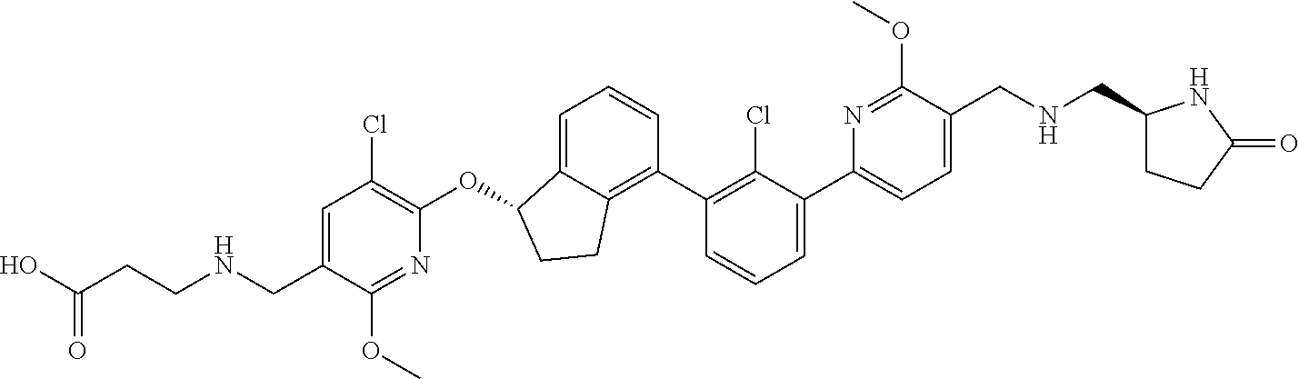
O(C1C2=CC=CC(C3=C(Cl)C(C4=CC=C(CNCC5CCC(=O)N5)C(OC)=N4)=CC=C3)=C2CC1)C1=C(Cl)C=C(CNCCC(O)=O)C(OC)=N1
